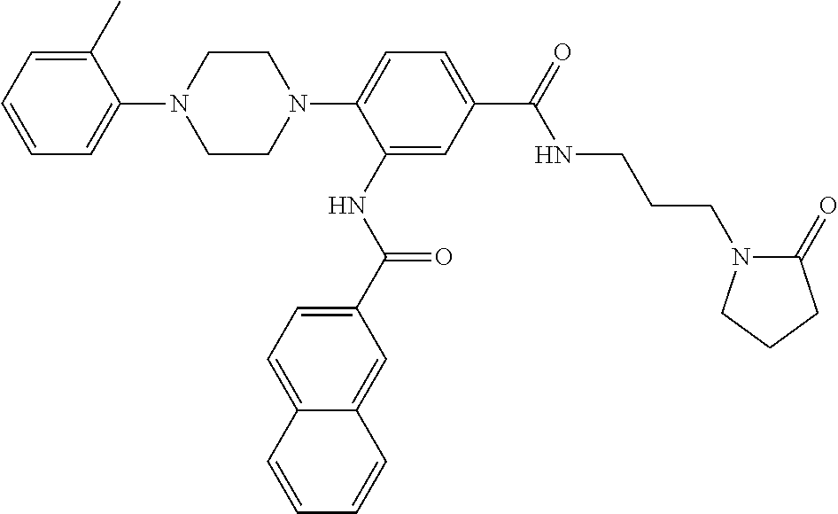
C1=CC=C(C)C(N2CCN(C3=CC=C(C(=O)NCCCN4C(=O)CCC4)C=C3NC(C3=CC=C4C(=C3)C=CC=C4)=O)CC2)=C1
